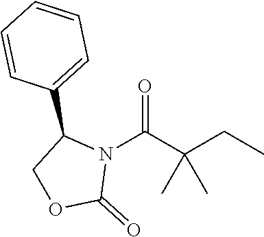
O=C(C(CC)(C)C)N1C(C2=CC=CC=C2)COC1=O
